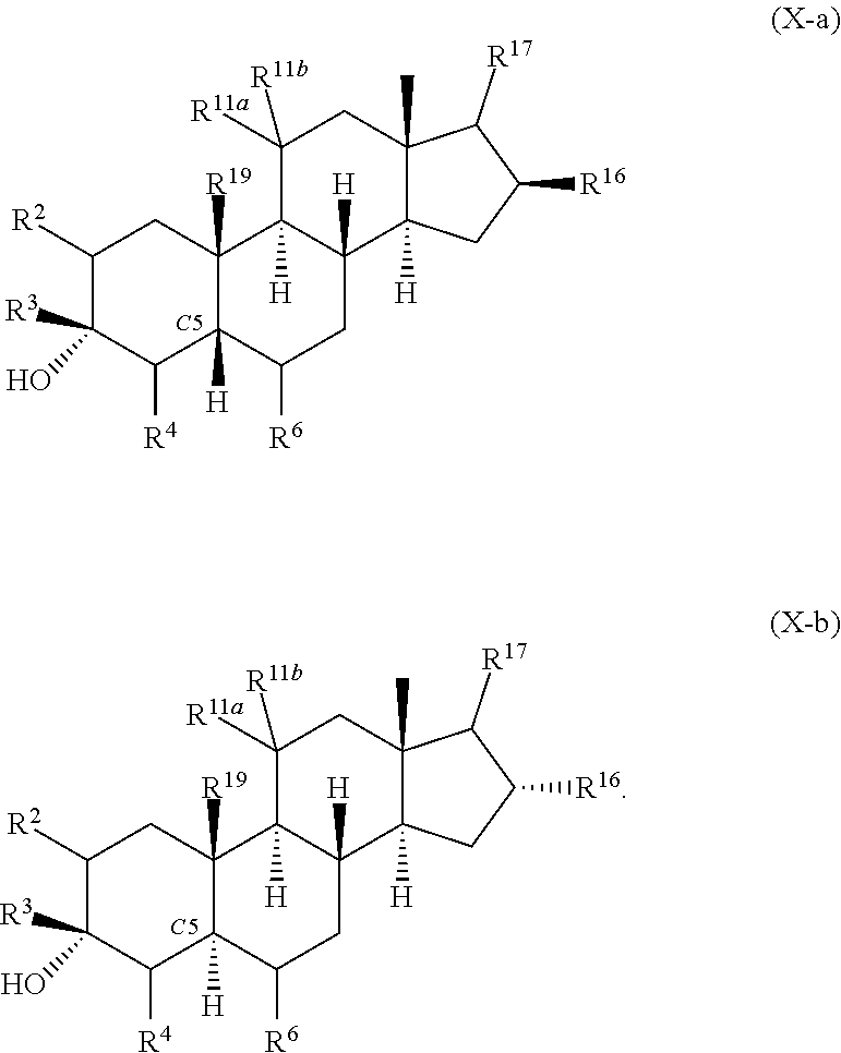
[C5].C1([R2])C([R3])(O)C([R4])C2([H])C([R19])(C1)C1([H])C([H])(CC2[R6])C2([H])C(C)(CC1([R11a])[R11b])C([R17])C([R16])C2.[C5].C1([R2])C([R3])(O)C([R4])C2([H])C([R19])(C1)C1([H])C([H])(CC2[R6])C2([H])C(C)(CC1([R11a])[R11b])C([R17])C([R16])C2
